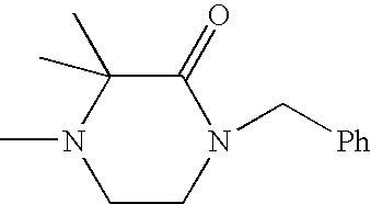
CN1CCN(C[Ph])C(=O)C1(C)C
